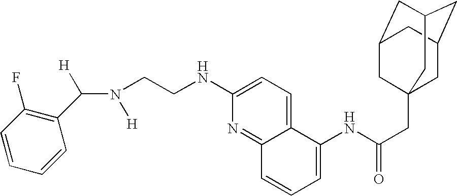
C1=CC=CC(C(N([H])CCNC2=CC=C3C(=N2)C=CC=C3NC(CC23CC4CC(CC(C2)C4)C3)=O)[H])=C1F
